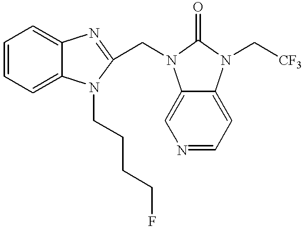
C1=CC=C2C(=C1)N=C(CN1C3=CN=CC=C3N(C[CF3])C1=O)N2CCCCF
